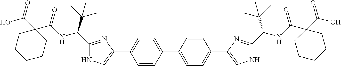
C1=CC(C2=CC=C(C3=CNC(C(C(C)(C)C)NC(C4(C(O)=O)CCCCC4)=O)=N3)C=C2)=CC=C1C1=CNC(C(NC(C2(C(O)=O)CCCCC2)=O)C(C)(C)C)=N1
